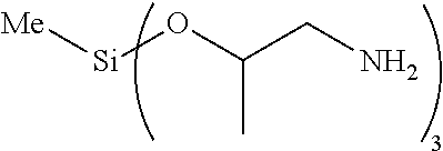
[Me][Si]OC(CN)C
